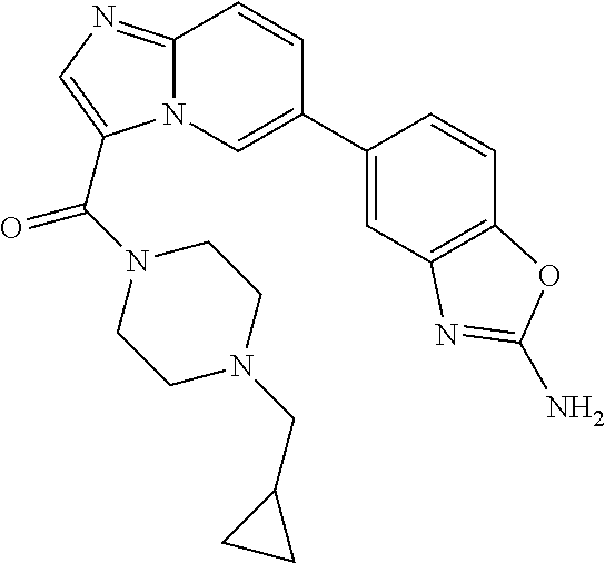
N12C(=NC=C1C(N1CCN(CC3CC3)CC1)=O)C=CC(C1=CC3=C(C=C1)OC(N)=N3)=C2
